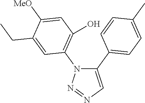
C1(C2=CC=C(C)C=C2)=CN=NN1C1=C(O)C=C([MeO])C(CC)=C1
